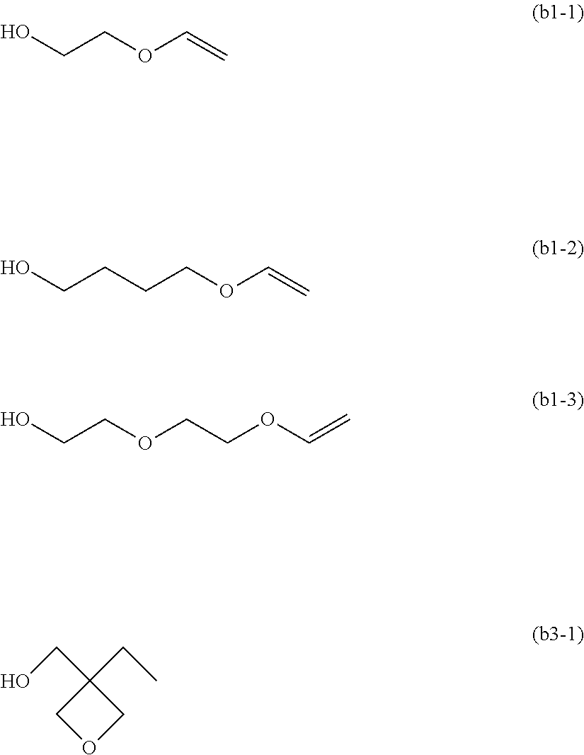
OCCOC=C.C(CCOC=C)CO.C(OCCOC=C)CO.O1CC(CC)(CO)C1
